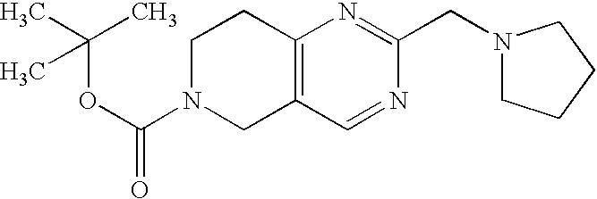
O(C(C)(C)C)C(N1CCC2=C(C1)C=NC(CN1CCCC1)=N2)=O
